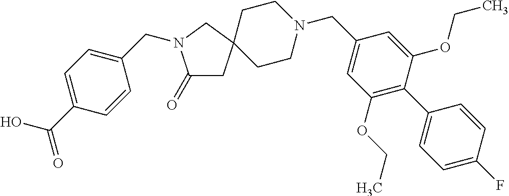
C1(=O)CC2(CN1CC1=CC=C(C(=O)O)C=C1)CCN(CC1=CC(OCC)=C(C3=CC=C(F)C=C3)C(OCC)=C1)CC2
